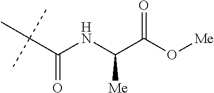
C(C(NC(C(O[Me])=O)[Me])=O)(C)(C)C
